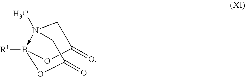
C1(=O)CN2(C)->B([R1])(O1)OC(=O)C2
